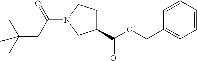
C1(C(OCC2=CC=CC=C2)=O)CCN(C(CC(C)(C)C)=O)C1
